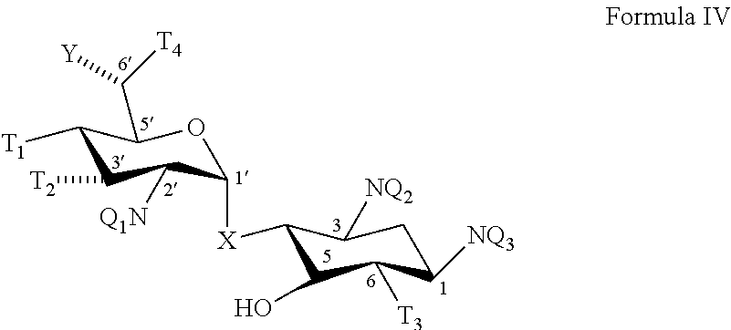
C1([T1])C([T2])C([Q1N])C([X]C2C(O)C([T3])C([NQ3])CC2[NQ2])OC1C([Y])[T4]
